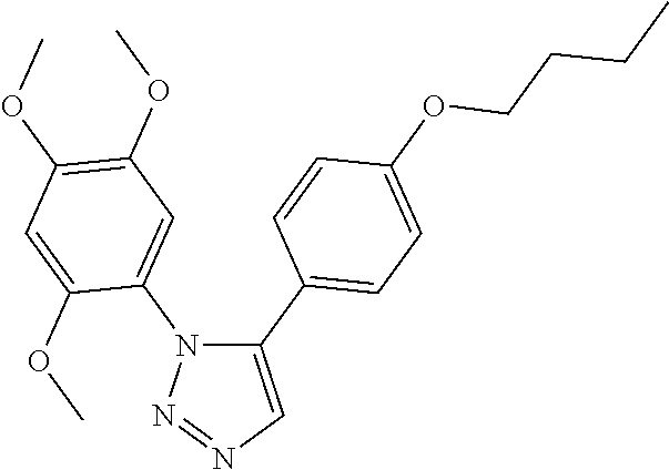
C1(C2=CC=C(OCCCC)C=C2)=CN=NN1C1=CC(OC)=C(OC)C=C1OC
